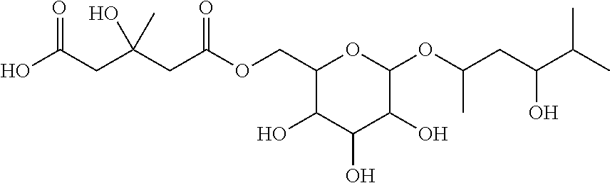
C1(COC(CC(CC(O)=O)(O)C)=O)C(O)C(O)C(O)C(OC(CC(C(C)C)O)C)O1
